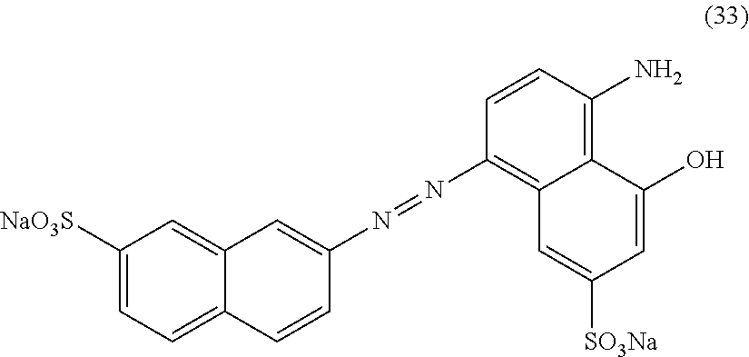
C12=CC([NaO3S])=CC=C1C=CC(N=NC1=C3C(=C(N)C=C1)C(O)=CC([SO3Na])=C3)=C2
